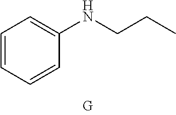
C1=CC=CC(NCCC)=C1
